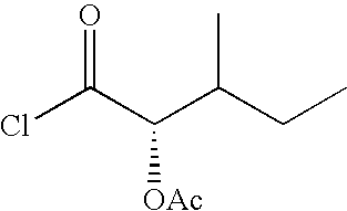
ClC(C(C(CC)C)[OAc])=O
